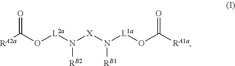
[RA2a]C(O[L2a]N([X]N([L1a]OC([RA1a])=O)[RB1])[RB2])=O
